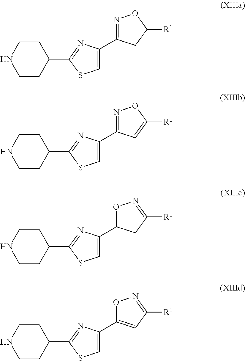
C1(C2=NC(C3=NOC([R1])C3)=CS2)CCNCC1.C1(C2=NC(C3=NOC([R1])=C3)=CS2)CCNCC1.C1(C2=NC(C3ON=C([R1])C3)=CS2)CCNCC1.C1(C2=NC(C3=CC([R1])=NO3)=CS2)CCNCC1
